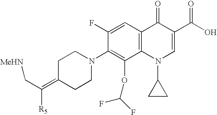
C1(N2CCC(=C(C[MeHN])[R5])CC2)=C(OC(F)F)C2=C(C=C1F)C(=O)C(C(O)=O)=CN2C1CC1
